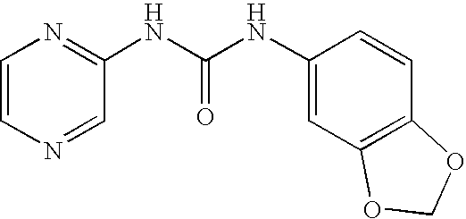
C1=CC(NC(=O)NC2=NC=CN=C2)=CC2=C1OCO2
